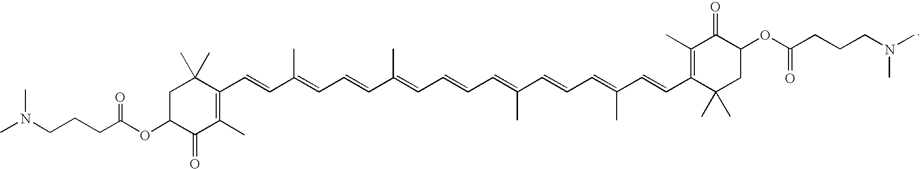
C1C(OC(=O)CCCN(C)C)C(=O)C(C)=C(C=CC(=CC=CC(=CC=CC=C(C=CC=C(C=CC2=C(C)C(=O)C(OC(CCCN(C)C)=O)CC2(C)C)C)C)C)C)C1(C)C
